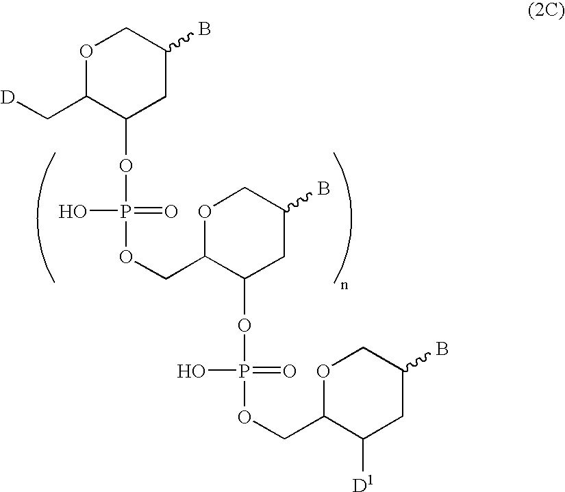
O1C(C[D])C(OP(OCC2OCC(B)CC2OP(OCC2OCC(B)CC2[D1])(=O)O)(=O)O)CC(B)C1
